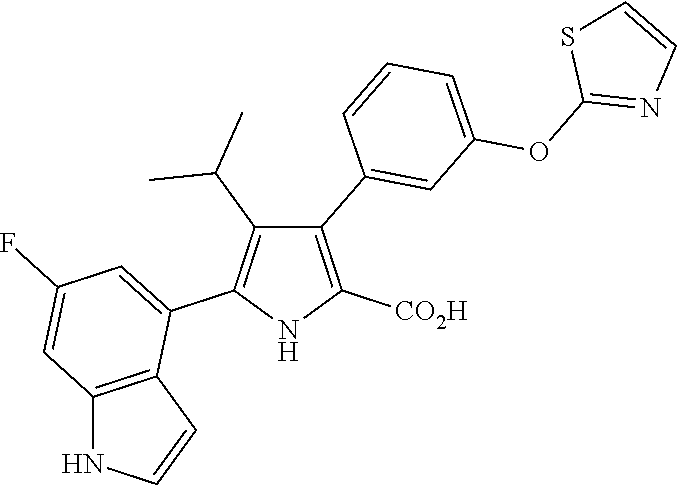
C1(C2=CC(OC3=NC=CS3)=CC=C2)=C([CO2H])NC(C2=CC(F)=CC3=C2C=CN3)=C1C(C)C
